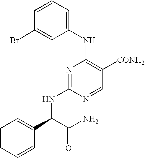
C1=CC=C(NC2=C([CONH2])C=NC(NC(C3=CC=CC=C3)C(N)=O)=N2)C=C1Br
